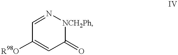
C1=N[NCH2Ph]C(=O)C=C1[R98O]
